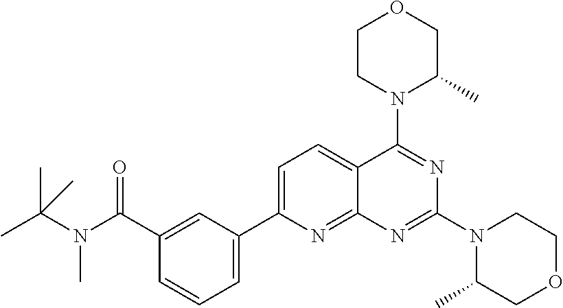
C1(C(=O)N(C(C)(C)C)C)=CC(C2=CC=C3C(=N2)N=C(N2C(C)COCC2)N=C3N2C(C)COCC2)=CC=C1
